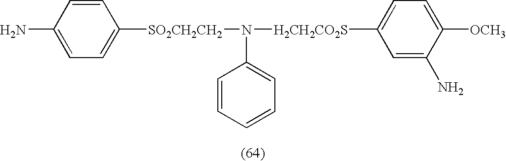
NC1=CC=C([SO2CH2CH2]N([H2CH2CO2S]C2=CC=C([OCH3])C(N)=C2)C2=CC=CC=C2)C=C1
